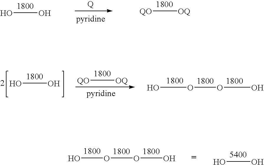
OO.[QO][OQ].[QO][OQ].OO.OOOO.OO.OOOO
